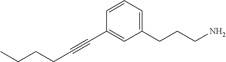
C1(CCCN)=CC=CC(C#CCCCC)=C1
